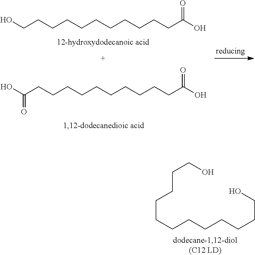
C(CCCCCCCCCCC(O)=O)O.C(CCCCCCCCCCC(O)=O)(O)=O.C(CCCCCCCCO)CCCO
